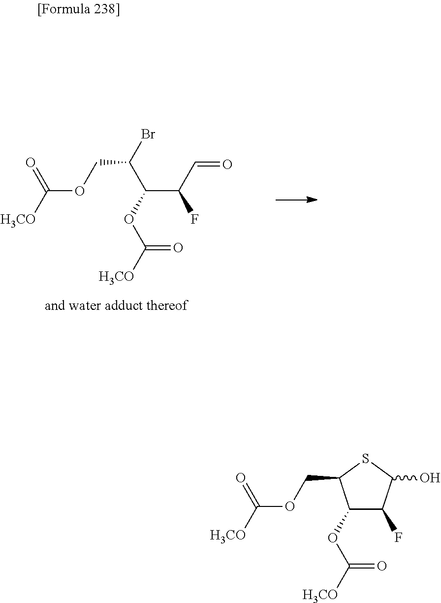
[H3CO]C(OCC(Br)C(C(F)C=O)OC([H3CO])=O)=O.[H3CO]C(OCC1C(OC([H3CO])=O)C(F)C(O)S1)=O
